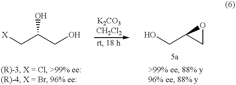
[X]CC(CO)O.C1(CO)CO1
